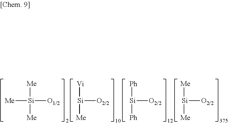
[Vi][Si]([Me])[O2/2].[Ph][Si]([Ph])[O2/2].[Me][Si]([Me])[O2/2].[Me][Si]([Me])([Me])[O1/2]
